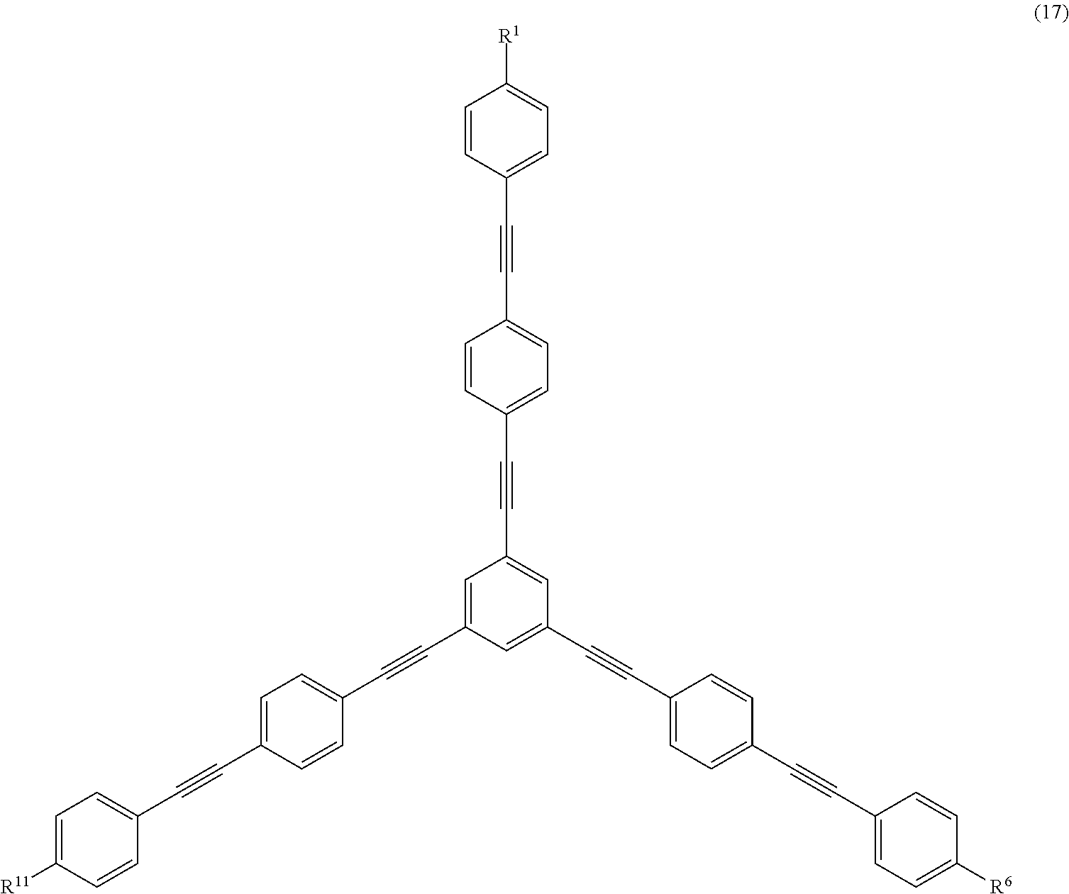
C1=C(C#CC2=CC=C(C#CC3=CC=C([R11])C=C3)C=C2)C=C(C#CC2=CC=C(C#CC3=CC=C([R6])C=C3)C=C2)C=C1C#CC1=CC=C(C#CC2=CC=C([R1])C=C2)C=C1
